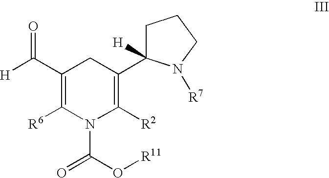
C1(C([H])=O)=C([R6])N(C(O[R11])=O)C([R2])=C(C2([H])CCCN2[R7])C1
